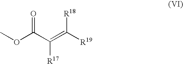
O(C)C(C(=C([R19])[R18])[R17])=O
